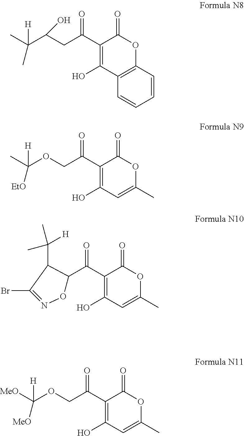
C1(C([H])(C)C)C(C(C2=C(O)C=C(C)OC2=O)=O)ON=C1Br.O=C(C1=C(O)C2=C(OC1=O)C=CC=C2)CC(C(C)(C)[H])O.O=C(C1=C(O)C=C(C)OC1=O)COC(C)([EtO])[H].O=C(C1=C(O)C=C(C)OC1=O)COC([MeO])([MeO])[H]
